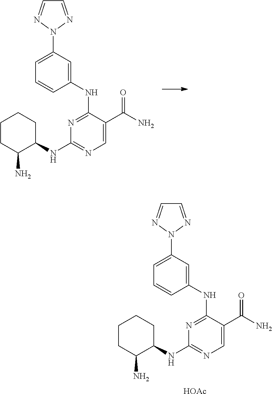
C1CC(N)C(NC2=NC=C(C(N)=O)C(NC3=CC(N4N=CC=N4)=CC=C3)=N2)CC1.C1CC(N)C(NC2=NC=C(C(N)=O)C(NC3=CC(N4N=CC=N4)=CC=C3)=N2)CC1.[HOAc]
